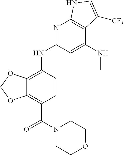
C12=C(NC3=NC4=C(C(NC)=C3)C([CF3])=CN4)C=CC(C(=O)N3CCOCC3)=C1OCO2
